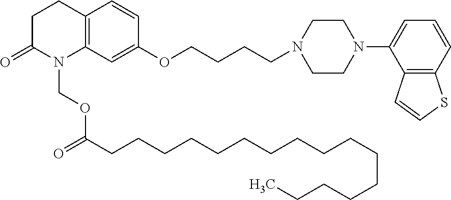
C12=C(C=C(OCCCCN3CCN(C4=CC=CC5=C4C=CS5)CC3)C=C1)N(COC(CCCCCCCCCCCCCCCC)=O)C(=O)CC2
